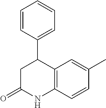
C1(C2CC(=O)NC3=C2C=C(C)C=C3)=CC=CC=C1
